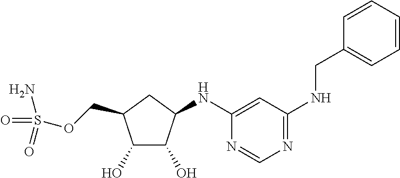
C1(O)C(COS(N)(=O)=O)CC(NC2=CC(NCC3=CC=CC=C3)=NC=N2)C1O
